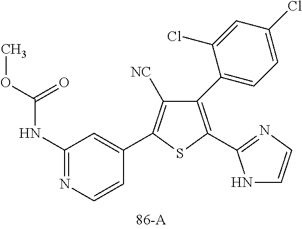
C1(C2=CC=C(Cl)C=C2Cl)=C(C2=NC=CN2)SC(C2=CC(NC(OC)=O)=NC=C2)=C1[NC]
